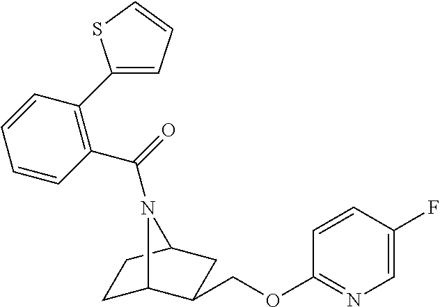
C1C2C(COC3=NC=C(F)C=C3)CC(C1)N2C(=O)C1=C(C2=CC=CS2)C=CC=C1
